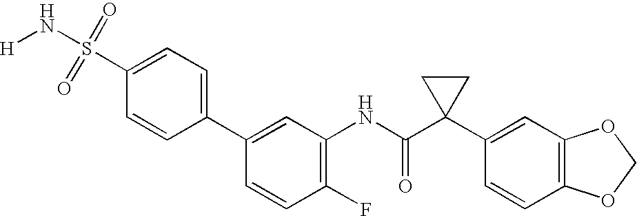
C1(C2=CC(NC(C3(C4=CC5=C(C=C4)OCO5)CC3)=O)=C(F)C=C2)=CC=C(S(=O)(=O)N[H])C=C1
